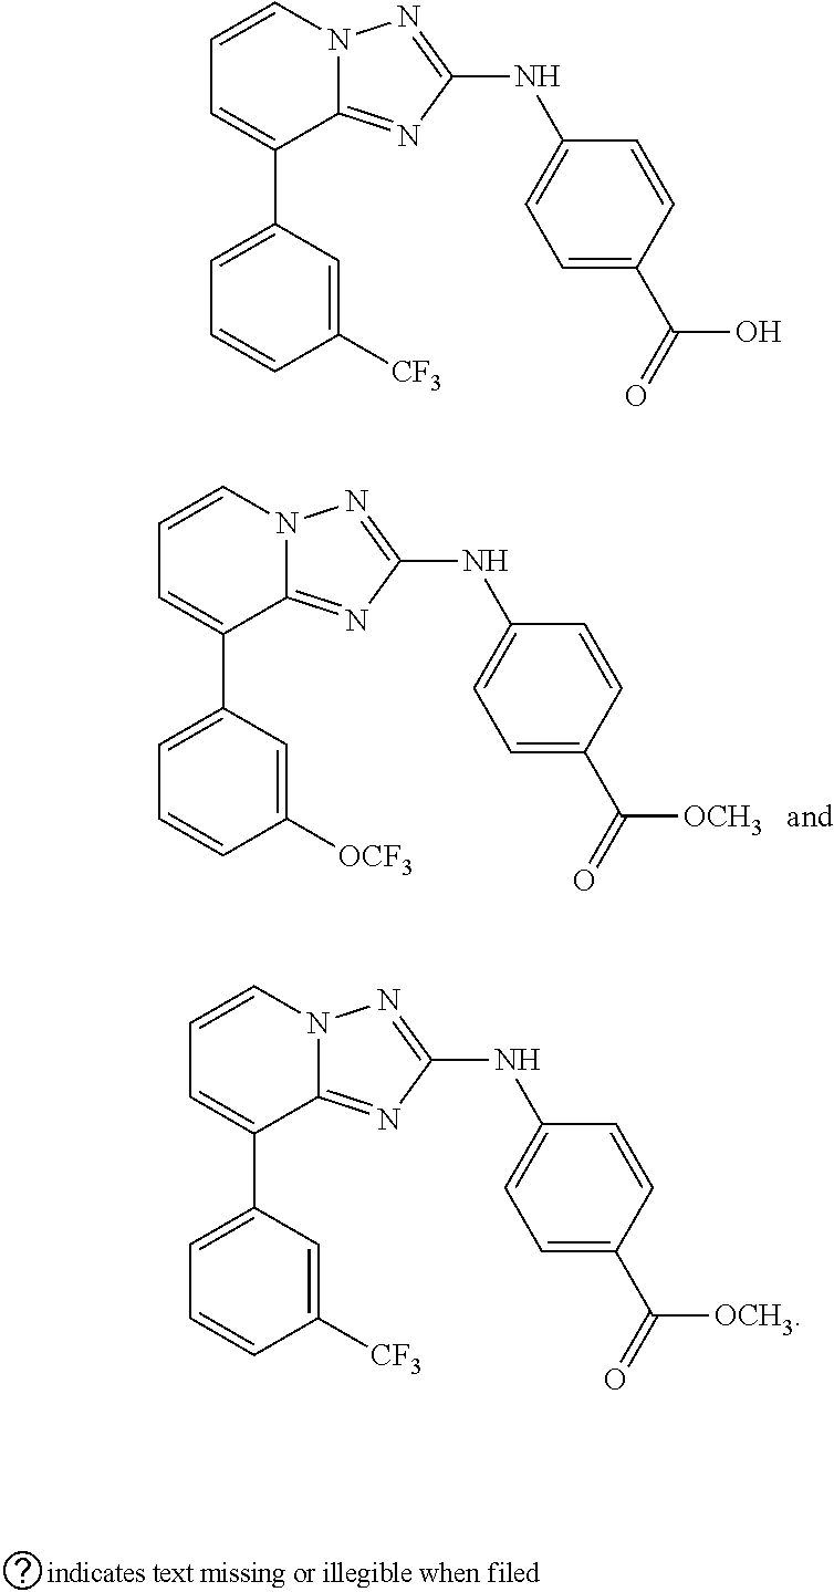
C1=C(C2=CC=CN3C2=NC(NC2=CC=C(C([OCH3])=O)C=C2)=N3)C=C([OCF3])C=C1.C1=C(C2=CC=CN3C2=NC(NC2=CC=C(C(O)=O)C=C2)=N3)C=C([CF3])C=C1.C1=C(C2=CC=CN3C2=NC(NC2=CC=C(C([OCH3])=O)C=C2)=N3)C=C([CF3])C=C1
